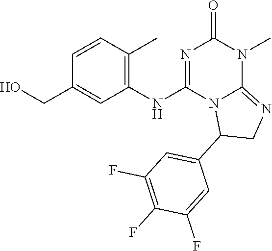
C1=CC(C)=C(NC2=NC(=O)N(C)C3=NCC(C4=CC(F)=C(F)C(F)=C4)N23)C=C1CO
